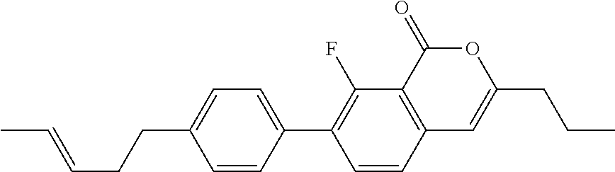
C12=C(C(=O)OC(CCC)=C1)C(F)=C(C1=CC=C(CCC=CC)C=C1)C=C2
